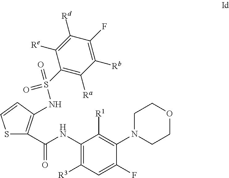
S1C(C(NC2=C([R3])C=C(F)C(N3CCOCC3)=C2[R1])=O)=C(NS(=O)(=O)C2=C([Ra])C([Rb])=C(F)C([Rd])=C2[Re])C=C1
